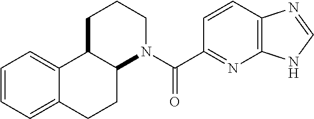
C12=C(C=CC(C(N3CCCC4C3CCC3=CC=CC=C43)=O)=N1)N=CN2
